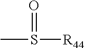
CS(=O)[R44]
